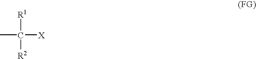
[R1]C([R2])([X])C
